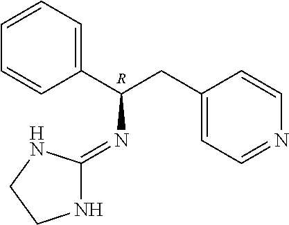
C1=CC(C(CC2=CC=NC=C2)N=C2NCCN2)=CC=C1.[R]
